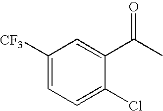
C1([CF3])=CC=C(Cl)C(C(C)=O)=C1
